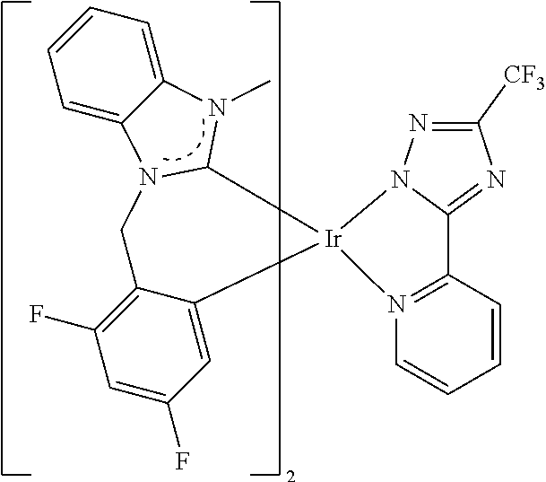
C1=CC=CN2=C1C1=NC([CF3])=NN1[Ir]21C2N(C3=CC=CC=C3N2C)CC2=C(F)C=C(F)C=C21
